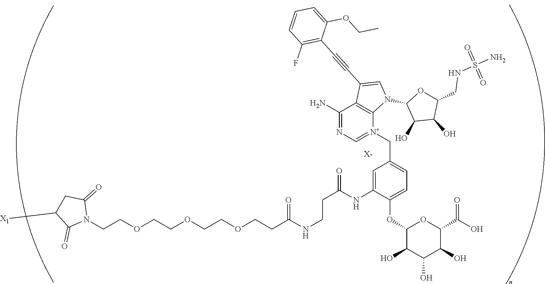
C(COCCOCCOCCC(NCCC(=O)NC1=CC(C[N+]2=CN=C(N)C3=C2N(C2C(O)C(O)C(CNS(N)(=O)=O)O2)C=C3C#CC2=C(F)C=CC=C2OCC)=CC=C1OC1C(O)C(O)C(O)C(C(O)=O)O1)=O)N1C(=O)CC([X1])C1=O.[X-]
